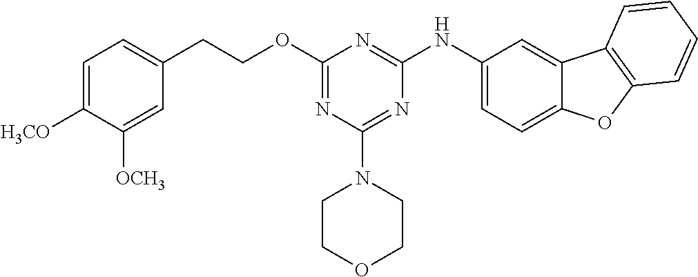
O(C1=NC(N2CCOCC2)=NC(NC2=CC=C3C(=C2)C2=C(O3)C=CC=C2)=N1)CCC1=CC=C([H3CO])C([OCH3])=C1
